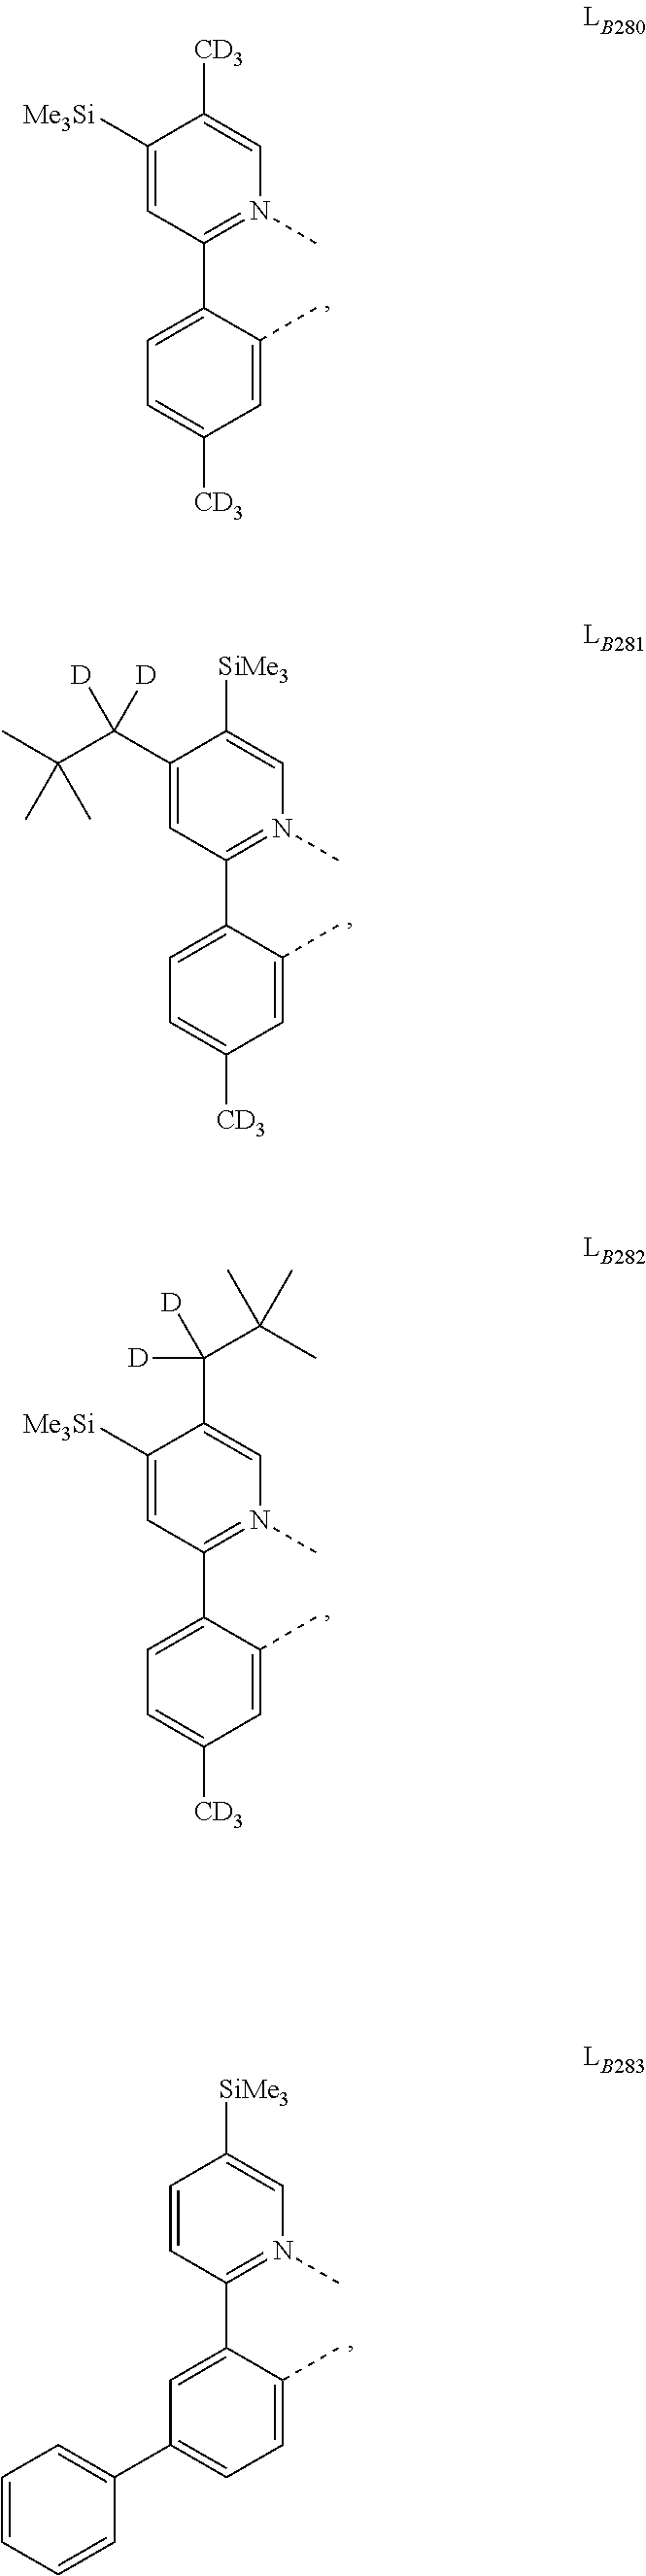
C1(C2=CC=C([CD3])C=C2C)=N(C)C=C([CD3])C([Me3Si])=C1.C1(C2=CC=C([CD3])C=C2C)=N(C)C=C([SiMe3])C(C([D])(C(C)(C)C)[D])=C1.C1(C2=CC=C([CD3])C=C2C)=N(C)C=C(C(C(C)(C)C)([D])[D])C([Me3Si])=C1.C1(C2=CC(C3=CC=CC=C3)=CC=C2C)=N(C)C=C([SiMe3])C=C1
